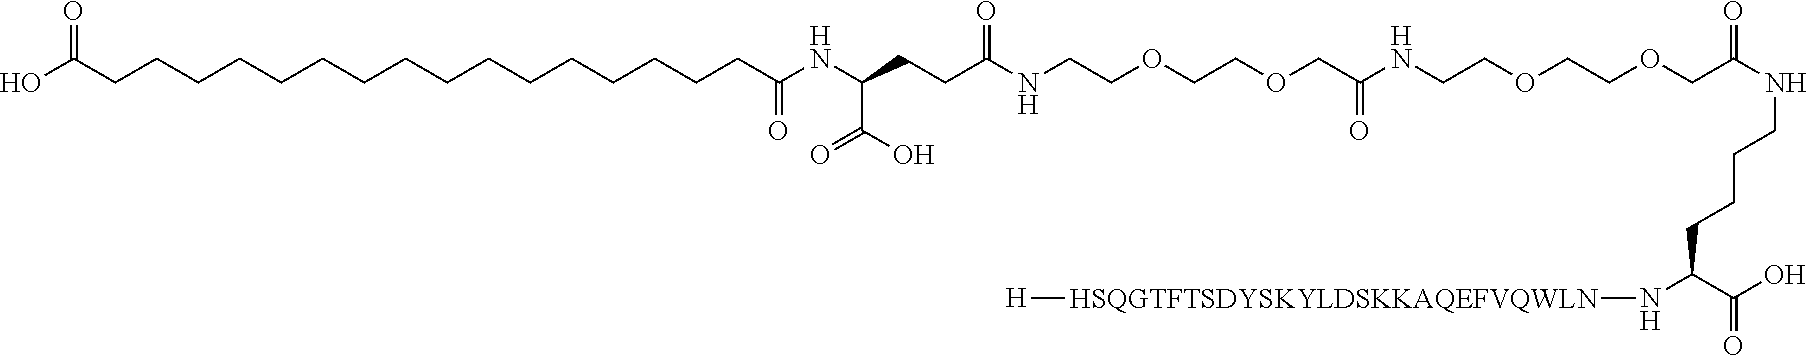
C(CCCCCCCCCCCCCC(NC(CCC(NCCOCCOCC(=O)NCCOCCOCC(NCCCCC(N[HSQGTFTSDYSKYLDSKKAQEFVQWLN][H])C(=O)O)=O)=O)C(O)=O)=O)CCC(O)=O
